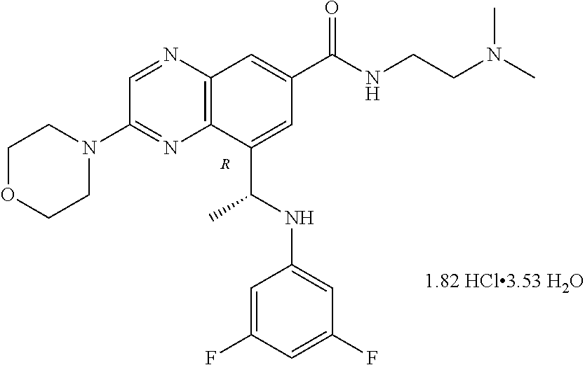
C12=C(N=CC(N3CCOCC3)=N1)C=C(C(NCCN(C)C)=O)C=C2C(C)NC1=CC(F)=CC(F)=C1.[R]
